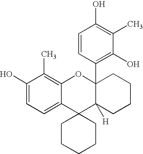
C1=CC(C23C([H])(CCCC2)C2(C4=CC=C(O)C(C)=C4O3)CCCCC2)=C(O)C(C)=C1O
